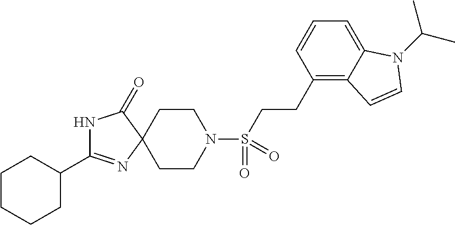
C1CN(S(CCC2=C3C(=CC=C2)N(C(C)C)C=C3)(=O)=O)CCC12N=C(C1CCCCC1)NC2=O
